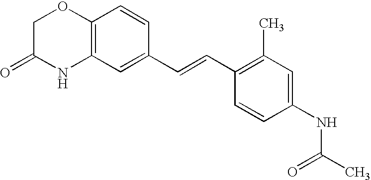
C12=C(C=C(C=CC3=C(C)C=C(NC(C)=O)C=C3)C=C1)NC(=O)CO2
